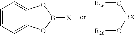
C1=CC=C2C(=C1)OB([X])O2.[R26]O[BX]O[R26]
